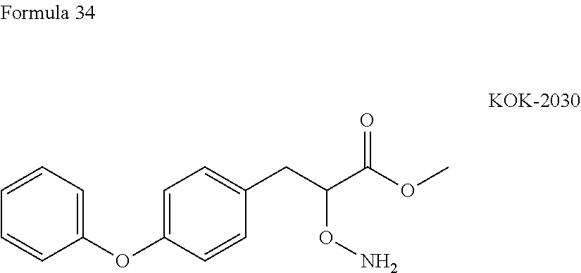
C1(CC(C(OC)=O)ON)=CC=C(OC2=CC=CC=C2)C=C1
